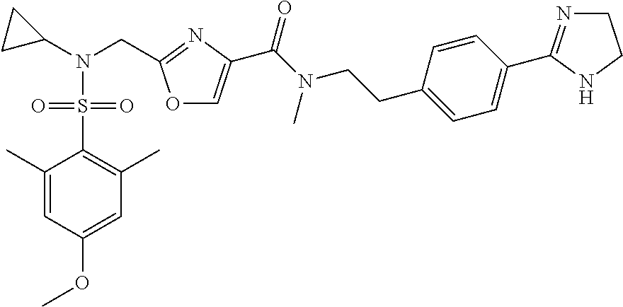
C1(N(CC2=NC(C(N(C)CCC3=CC=C(C4=NCCN4)C=C3)=O)=CO2)S(C2=C(C)C=C(OC)C=C2C)(=O)=O)CC1
